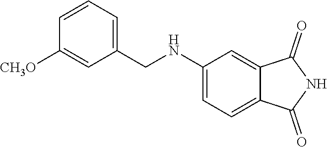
C1(NCC2=CC=CC([CH3O])=C2)=CC=C2C(=C1)C(=O)NC2=O
